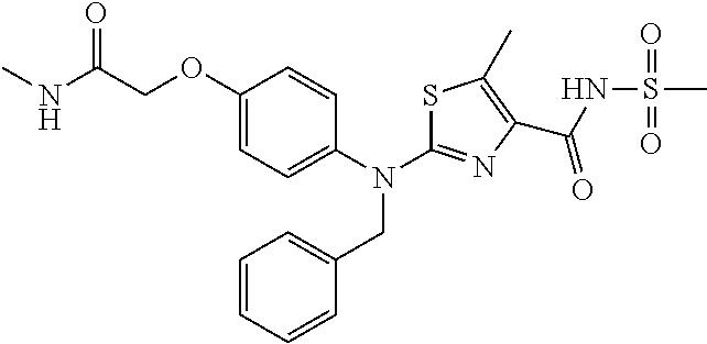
C1(OCC(NC)=O)=CC=C(N(C2=NC(C(NS(C)(=O)=O)=O)=C(C)S2)CC2=CC=CC=C2)C=C1
